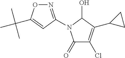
N1=C(N2C(=O)C(Cl)=C(C3CC3)C2O)C=C(C(C)(C)C)O1
